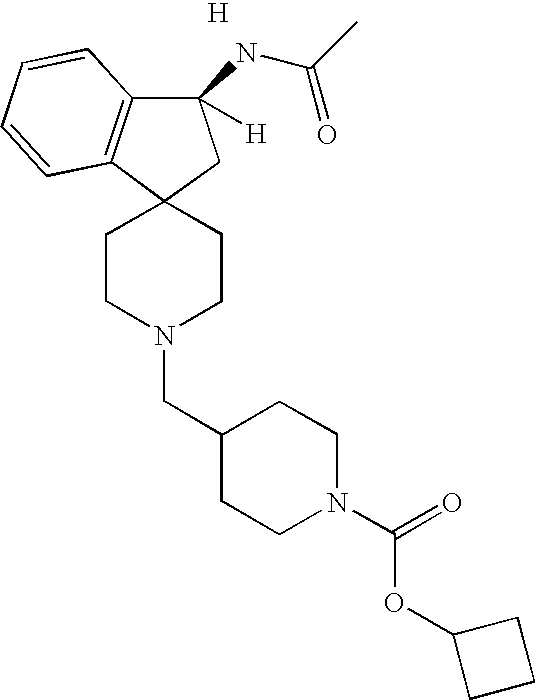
[H].C12(CCN(CC3CCN(C(OC4CCC4)=O)CC3)CC1)C1=C(C(NC(C)=O)([H])C2)C=CC=C1
